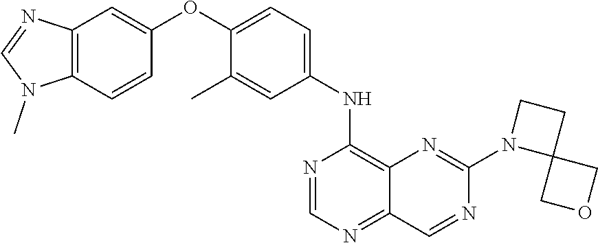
C12=C(C=CC(OC3=CC=C(NC4=C5C(=NC=N4)C=NC(N4C6(CC4)COC6)=N5)C=C3C)=C1)N(C)C=N2
